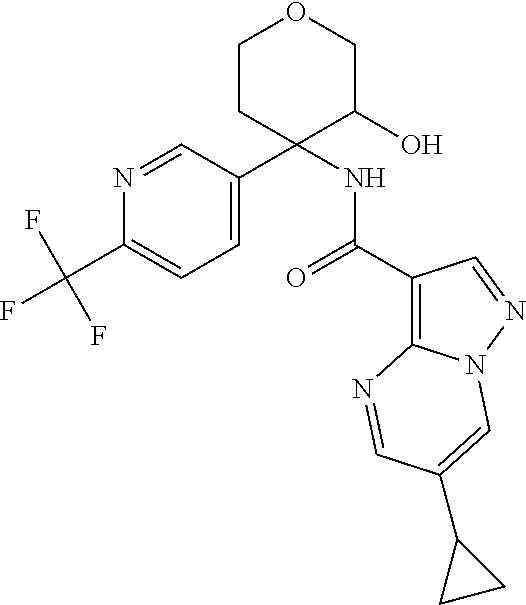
C1CC(C2=CC=C(C(F)(F)F)N=C2)(NC(C2=C3N(N=C2)C=C(C2CC2)C=N3)=O)C(O)CO1
